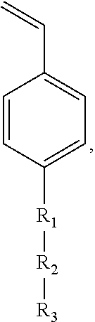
C1=CC([R1][R2][R3])=CC=C1C=C
